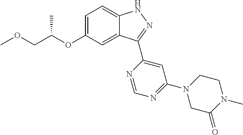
C1=C(OC(COC)C)C=C2C(=C1)NN=C2C1=CC(N2CC(=O)N(C)CC2)=NC=N1
